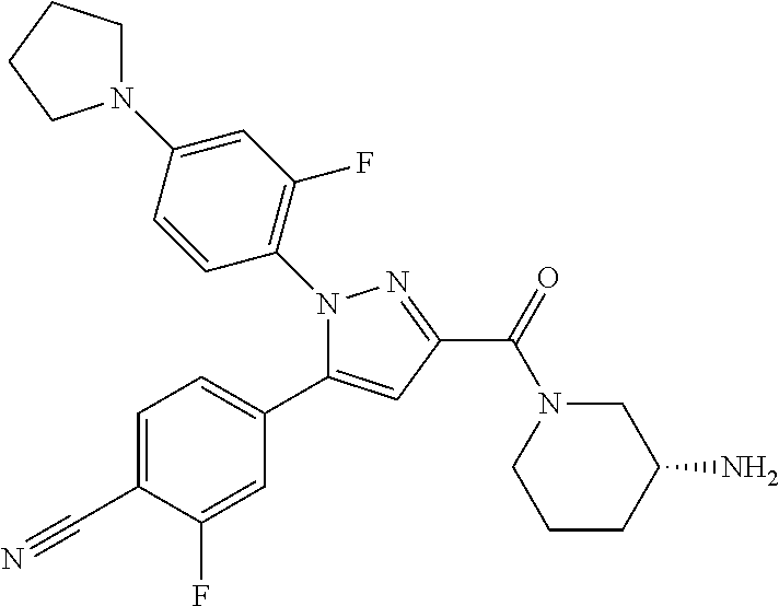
C1=C(C#N)C(F)=CC(C2=CC(C(=O)N3CCCC(N)C3)=NN2C2=C(F)C=C(N3CCCC3)C=C2)=C1
